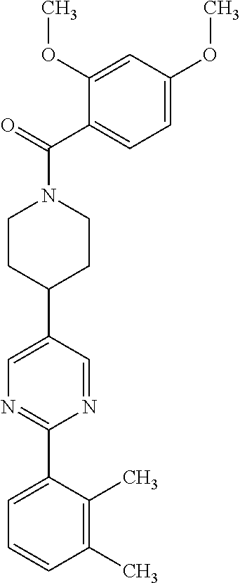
C1(C)=C(C)C(C2=NC=C(C3CCN(C(C4=CC=C(OC)C=C4OC)=O)CC3)C=N2)=CC=C1
